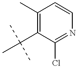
C1(C)=C(C(C)(C)C)C(Cl)=NC=C1
